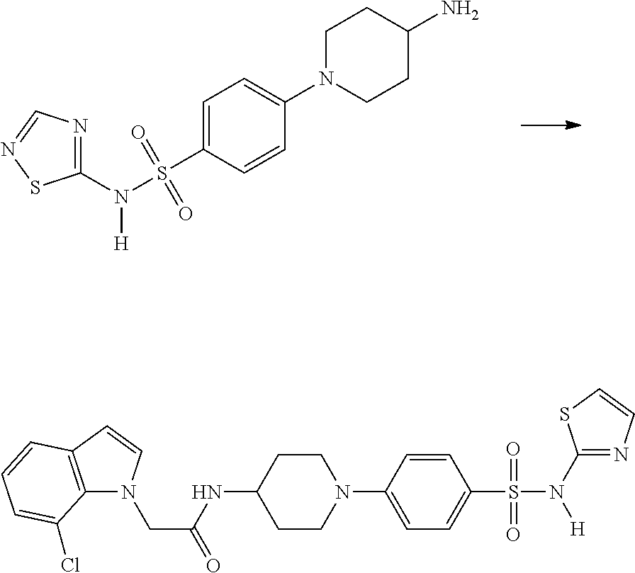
C1N(C2=CC=C(S(=O)(=O)N(C3=NC=NS3)[H])C=C2)CCC(N)C1.C12=C(C=CN1CC(NC1CCN(C3=CC=C(S(N(C4=NC=CS4)[H])(=O)=O)C=C3)CC1)=O)C=CC=C2Cl
